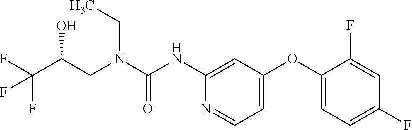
C1(NC(N(CC(C(F)(F)F)O)CC)=O)=CC(OC2=CC=C(F)C=C2F)=CC=N1
